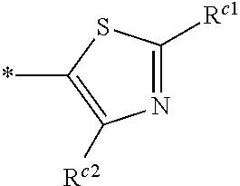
N1=C([Rc1])SC(*)=C1[Rc2]
